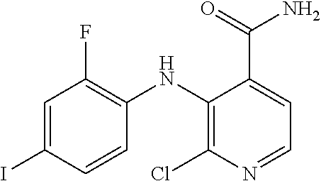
C1=C(I)C=CC(NC2=C(Cl)N=CC=C2C(N)=O)=C1F
